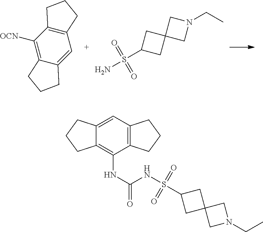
C12=C(C([OCN])=C3C(=C1)CCC3)CCC2.C1(S(N)(=O)=O)CC2(C1)CN(CC)C2.C1(S(NC(NC2=C3C(=CC4=C2CCC4)CCC3)=O)(=O)=O)CC2(C1)CN(CC)C2
